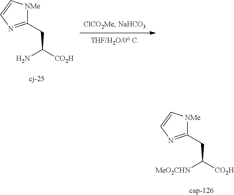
[NMe]1C(CC([CO2H])N)=NC=C1.[NMe]1C(CC([CO2H])[MeO2CHN])=NC=C1
